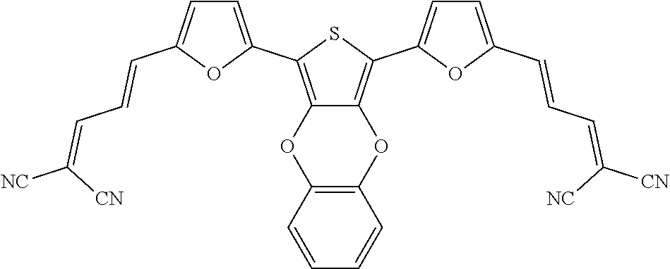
C1=C(C=CC=C([NC])[CN])OC(C2=C3C(=C(C4=CC=C(C=CC=C([CN])[NC])O4)S2)OC2=C(O3)C=CC=C2)=C1
